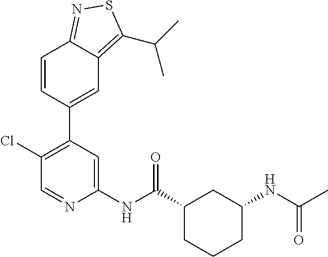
C1(NC(C2CCCC(NC(C)=O)C2)=O)=CC(C2=CC3=C(C(C)C)SN=C3C=C2)=C(Cl)C=N1
